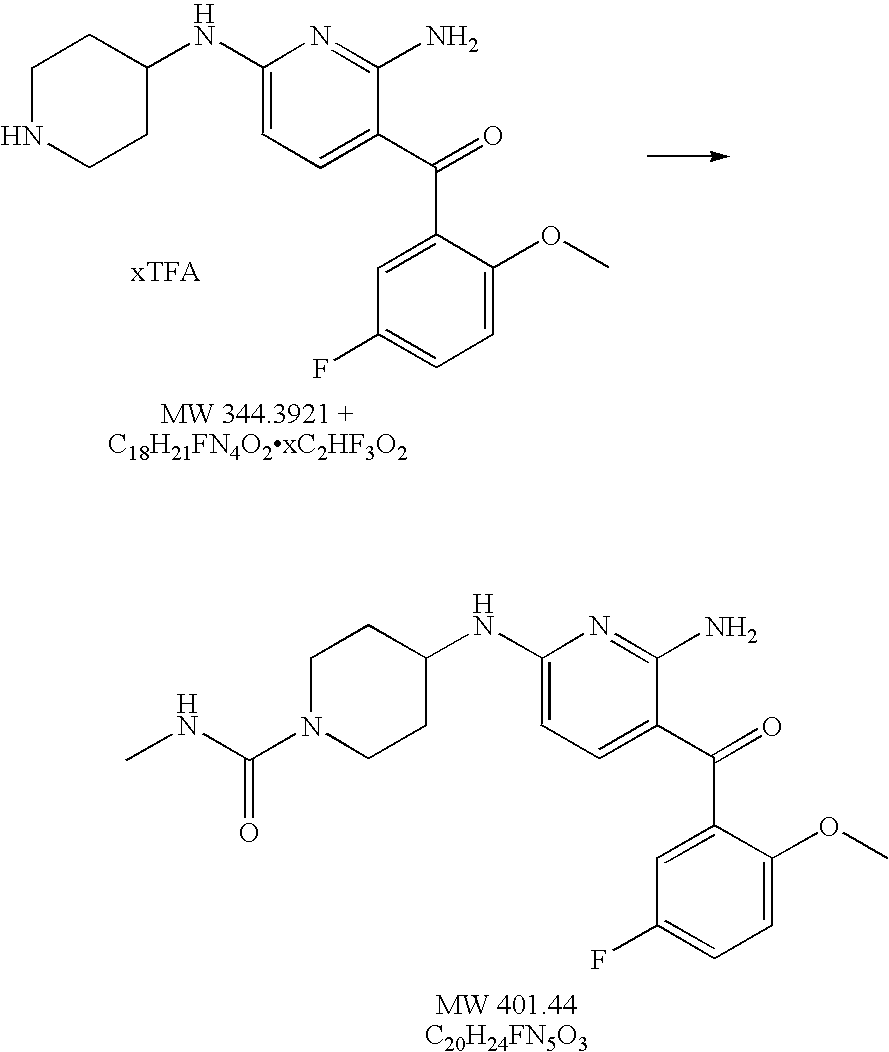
C1NCCC(NC2=CC=C(C(=O)C3=CC(F)=CC=C3OC)C(N)=N2)C1.C1N(C(NC)=O)CCC(NC2=CC=C(C(=O)C3=CC(F)=CC=C3OC)C(N)=N2)C1
